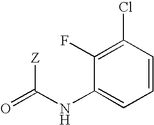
O=C([Z])NC1=CC=CC(Cl)=C1F
